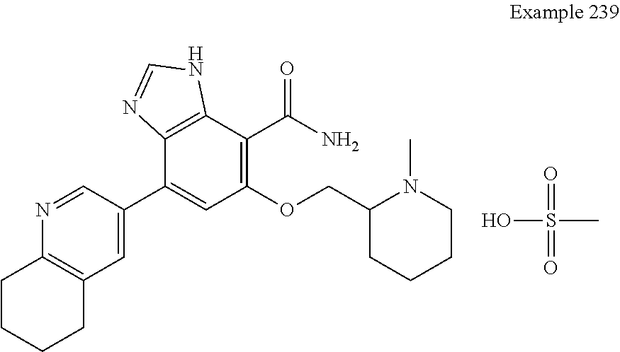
O=S(=O)(C)O.C1=C(C2=CC(OCC3CCCCN3C)=C(C(N)=O)C3=C2N=CN3)C=NC2=C1CCCC2
